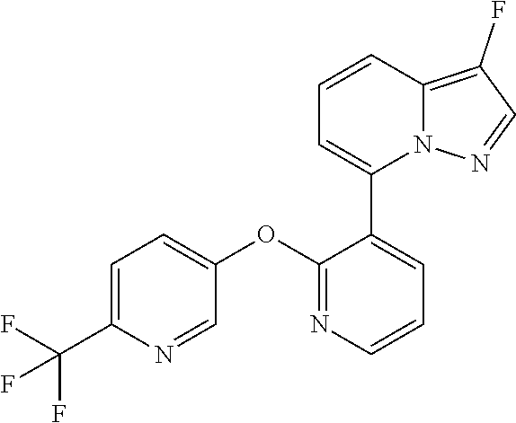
C(C1=CC=C(OC2=NC=CC=C2C2=CC=CC3=C(F)C=NN23)C=N1)(F)(F)F
